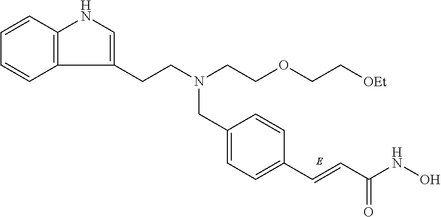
C1=C(CN(CCOCC[OEt])CCC2=CNC3=C2C=CC=C3)C=CC(C=CC(NO)=O)=C1
